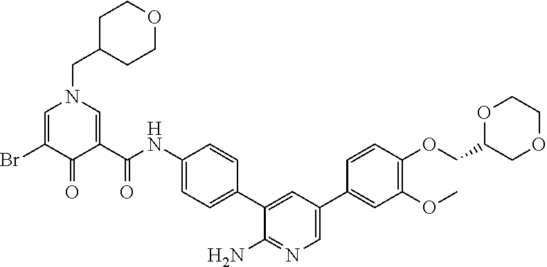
C1C(CN2C=C(Br)C(=O)C(C(NC3=CC=C(C4=CC(C5=CC(OC)=C(OCC6COCCO6)C=C5)=CN=C4N)C=C3)=O)=C2)CCOC1
